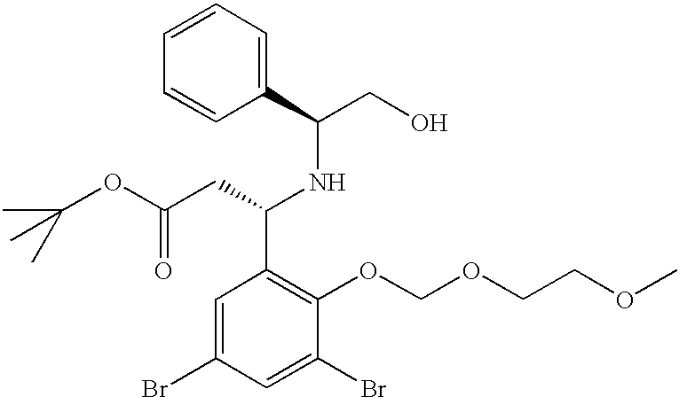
C1(OCOCCOC)=C(C(CC(OC(C)(C)C)=O)NC(C2=CC=CC=C2)CO)C=C(Br)C=C1Br
